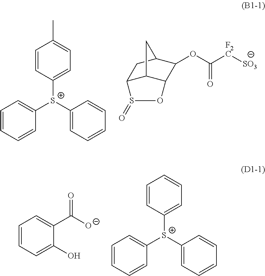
C1([S+](C2=CC=CC=C2)C2=CC=CC=C2)=CC=C(C)C=C1.C12C3C(C(OC(=O)[F2C][SO3])C(C1)C3)OS2=O.C1([S+](C2=CC=CC=C2)C2=CC=CC=C2)=CC=CC=C1.C1=CC=C(O)C(C(=O)[O-])=C1
